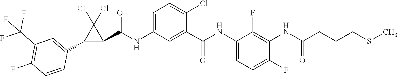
C1(NC(C2=CC(NC(C3C(Cl)(Cl)C3C3=CC(C(F)(F)F)=C(F)C=C3)=O)=CC=C2Cl)=O)=CC=C(F)C(NC(CCCSC)=O)=C1F
